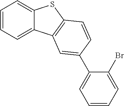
C1=CC=C2C(=C1)SC1=C2C=C(C2=CC=CC=C2Br)C=C1
